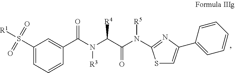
C1(S([R1])(=O)=O)=CC=CC(C(N(C(C(N([R5])C2=NC(C3=CC=CC=C3)=CS2)=O)[R4])[R3])=O)=C1
